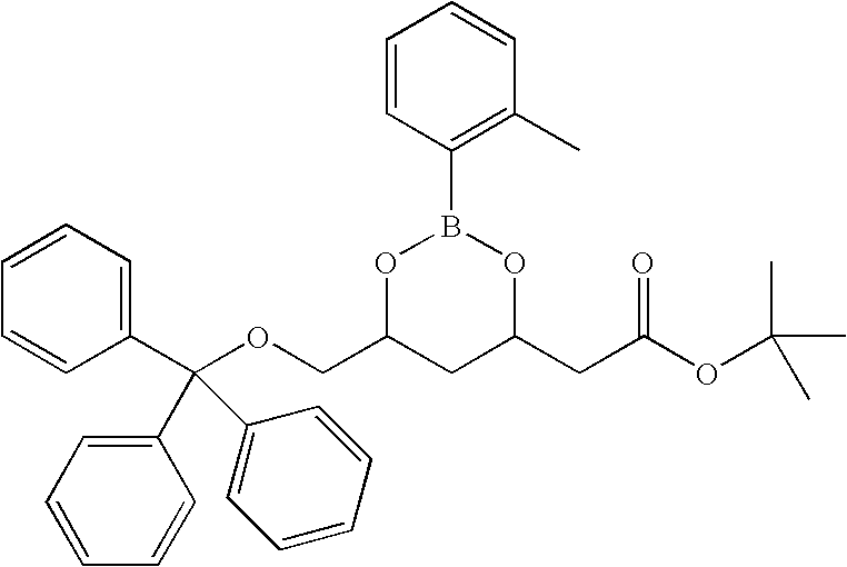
C1=CC(B2OC(COC(C3=CC=CC=C3)(C3=CC=CC=C3)C3=CC=CC=C3)CC(CC(OC(C)(C)C)=O)O2)=C(C)C=C1
